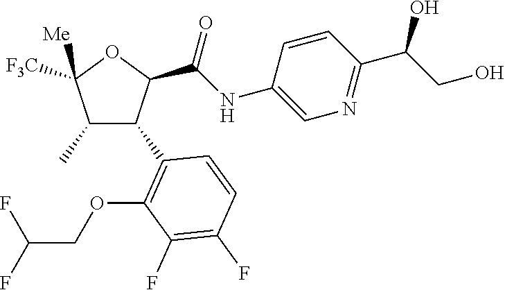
C1(C)C(C2=C(OCC(F)F)C(F)=C(F)C=C2)C(C(NC2=CN=C(C(CO)O)C=C2)=O)OC1([Me])[F3C]
